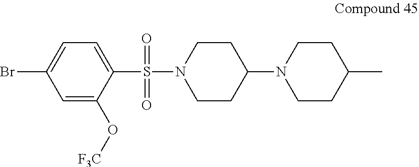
C1(S(N2CCC(N3CCC(C)CC3)CC2)(=O)=O)=CC=C(Br)C=C1O[F3C]
